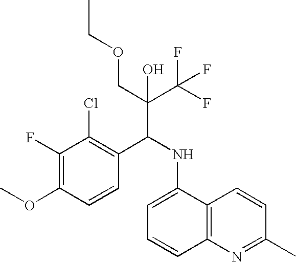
C1(F)=C(OC)C=CC(C(NC2=CC=CC3=C2C=CC(C)=N3)C(C(F)(F)F)(COCC)O)=C1Cl
